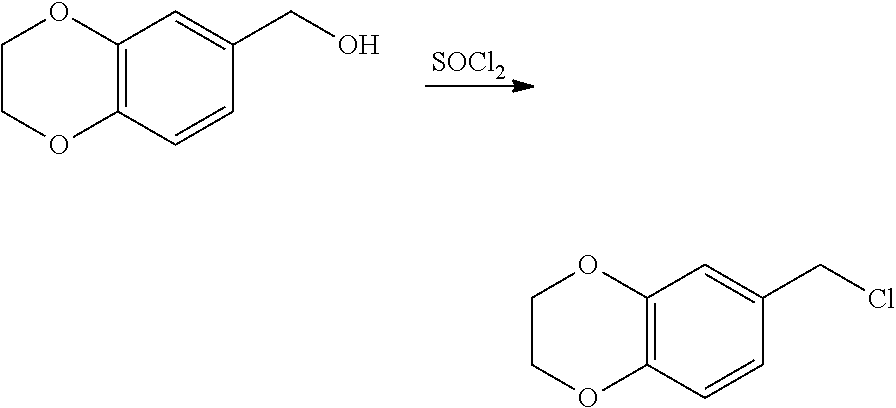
C12=C(C=CC(CO)=C1)OCCO2.[SOCl2].C12=C(C=CC(CCl)=C1)OCCO2
